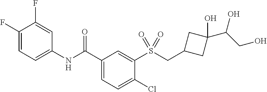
C1(F)=CC=C(NC(C2=CC=C(Cl)C(S(CC3CC(O)(C(O)CO)C3)(=O)=O)=C2)=O)C=C1F
